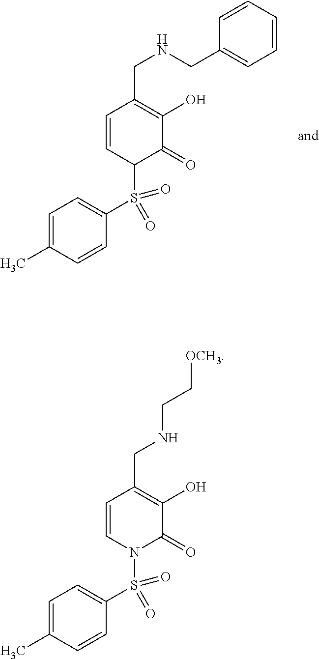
C1=C(C)C=CC(S(=O)(C2C(=O)C(O)=C(CNCC3=CC=CC=C3)C=C2)=O)=C1.C1=C(C)C=CC(S(=O)(N2C(=O)C(O)=C(CNCC[OCH3])C=C2)=O)=C1
